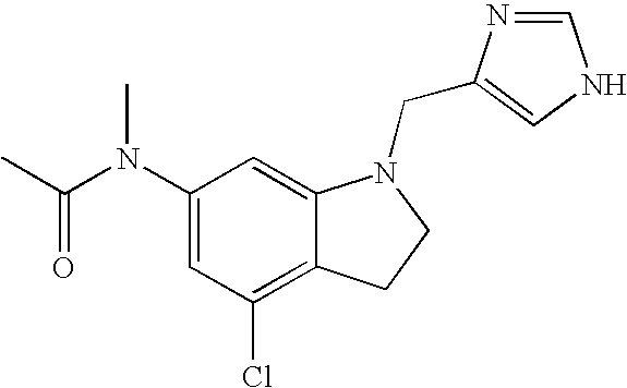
C1(N(C(C)=O)C)=CC(Cl)=C2C(=C1)N(CC1=CNC=N1)CC2
